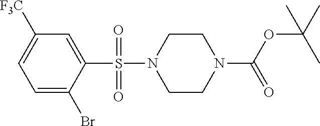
C1=C(Br)C(S(=O)(=O)N2CCN(C(=O)OC(C)(C)C)CC2)=CC([F3C])=C1
